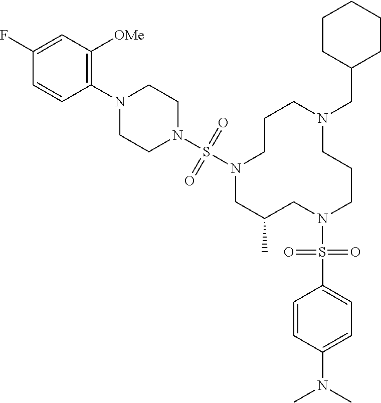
N1(S(=O)(=O)N2CCN(C3=C([OMe])C=C(F)C=C3)CC2)CC(C)CN(S(=O)(=O)C2=CC=C(N(C)C)C=C2)CCCN(CC2CCCCC2)CCC1
